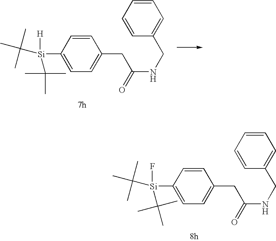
[Si](C1=CC=C(CC(=O)NCC2=CC=CC=C2)C=C1)([H])(C(C)(C)C)C(C)(C)C.C1(CC(=O)NCC2=CC=CC=C2)=CC=C([Si](F)(C(C)(C)C)C(C)(C)C)C=C1
